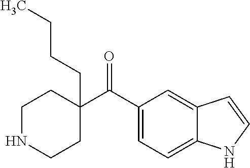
C(=O)(C1(CCCC)CCNCC1)C1=CC=C2C(=C1)C=CN2
